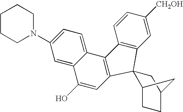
C1=C([CH2OH])C=CC2=C1C1(C3=C2C2=CC=C(N4CCCCC4)C=C2C(O)=C3)C2CCC(C1)C2
